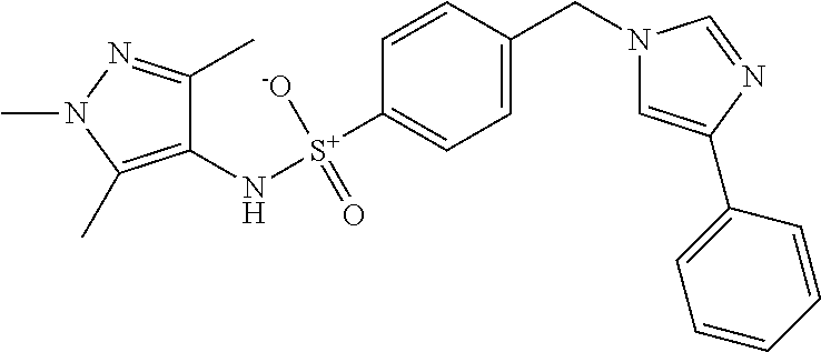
C1(N[S+]([-O])(=O)C2=CC=C(CN3C=C(C4=CC=CC=C4)N=C3)C=C2)=C(C)N(C)N=C1C
